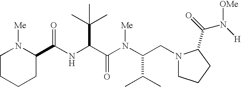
N(C(C(N(C(CN1CCCC1C(=O)N([H])[OMe])C(C)C)[Me])=O)C(C)(C)C)C(=O)C1N([Me])CCCC1
